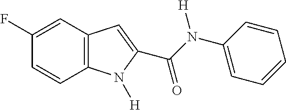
C1(F)=CC2=C(C=C1)N([H])C(C(=O)N(C1=CC=CC=C1)[H])=C2
